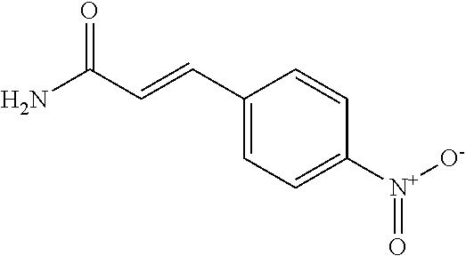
C1(C=CC(N)=O)=CC=C([N+]([O-])=O)C=C1
